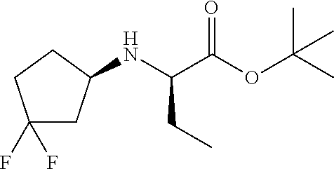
N(C(C(OC(C)(C)C)=O)CC)C1CC(F)(F)CC1
